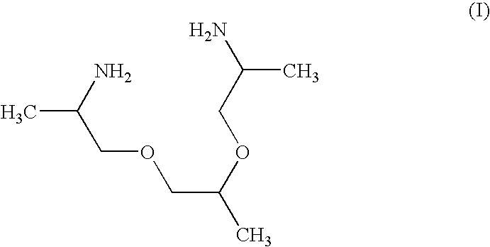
CC(N)COCC(C)OCC(N)C
